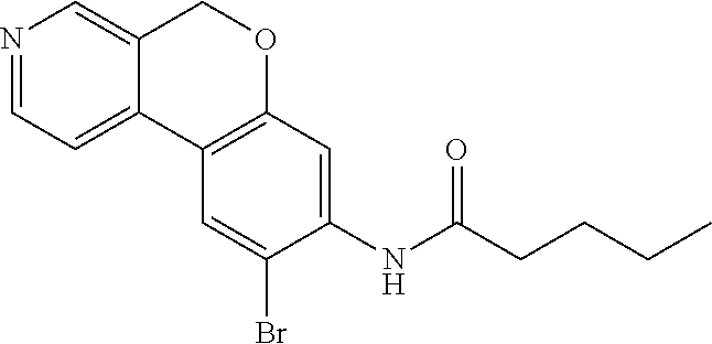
N1=CC=C2C(=C1)COC1=C2C=C(Br)C(NC(CCCC)=O)=C1
